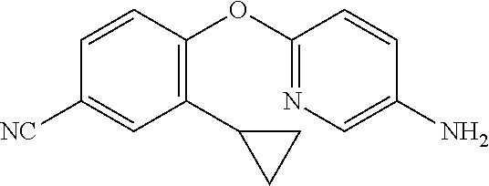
C1(C2CC2)=C(OC2=NC=C(N)C=C2)C=CC([NC])=C1
